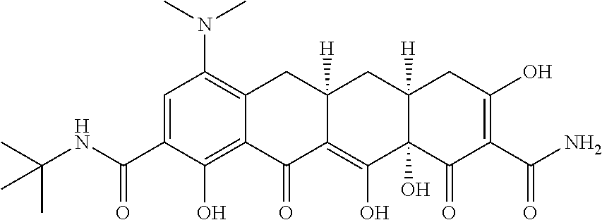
C1=C(C(NC(C)(C)C)=O)C(O)=C2C(=C1N(C)C)CC1([H])C(=C(O)C3(O)C([H])(C1)CC(O)=C(C(=O)N)C3=O)C2=O
